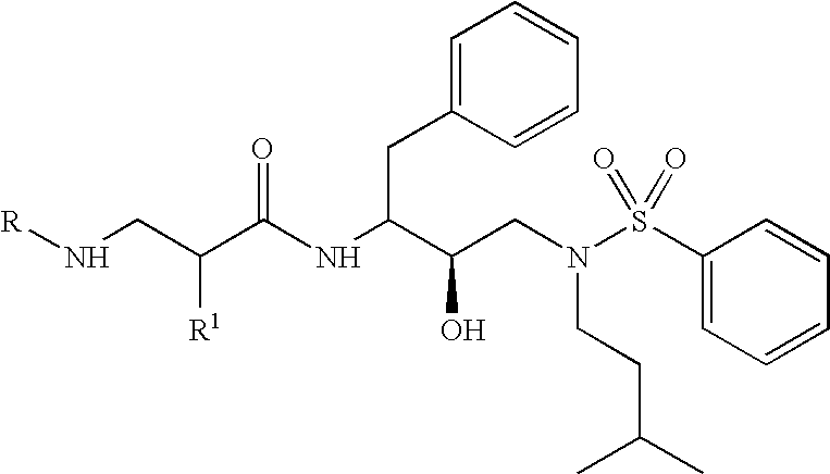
C(NC(C(CN(S(C1=CC=CC=C1)(=O)=O)CCC(C)C)O)CC1=CC=CC=C1)(C(CN[R])[R1])=O
